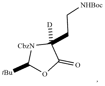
[tBu]C1OC(=O)C([D])(CC[NHBoc])[CbzN]1
